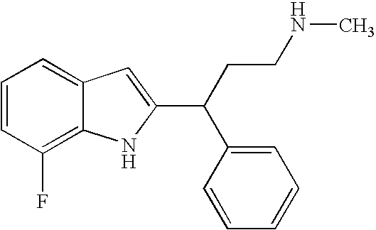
C1=CC(F)=C2C(=C1)C=C(C(C1=CC=CC=C1)CCNC)N2
